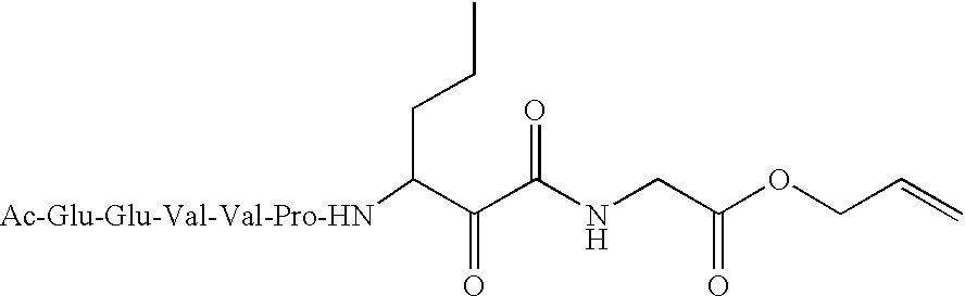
[Ac-Glu-Glu-Val-Val-Pro-HN]C(C(C(NCC(OCC=C)=O)=O)=O)CCC
